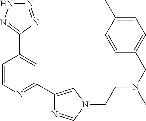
C1=CN=C(C2=CN(CCN(CC3=CC=C(C)C=C3)C)C=N2)C=C1C1=NNN=N1
